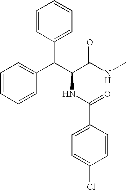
C1=CC(C(C(C(NC)=O)NC(C2=CC=C(Cl)C=C2)=O)C2=CC=CC=C2)=CC=C1
